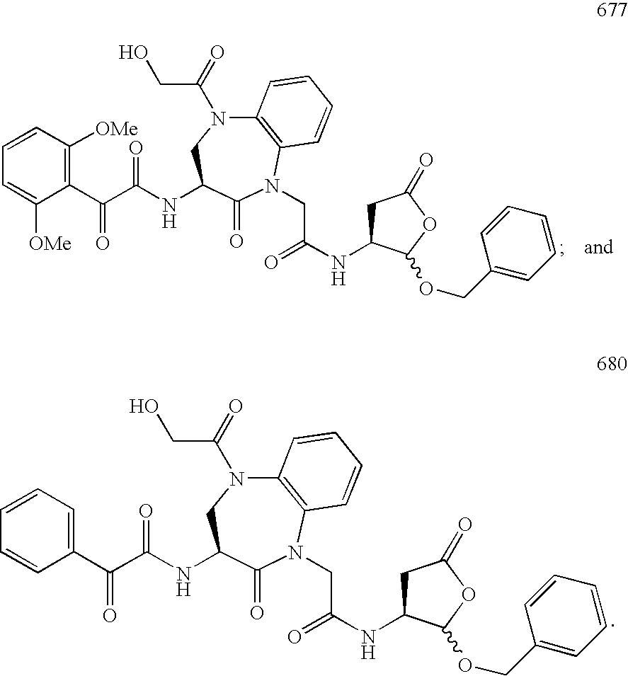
C12=C(N(CC(NC3CC(=O)OC3OCC3=CC=CC=C3)=O)C(=O)C(NC(=O)C(C3=CC=CC=C3)=O)CN1C(CO)=O)C=CC=C2.C12=C(N(CC(NC3CC(=O)OC3OCC3=CC=CC=C3)=O)C(=O)C(NC(=O)C(C3=C([OMe])C=CC=C3[OMe])=O)CN1C(CO)=O)C=CC=C2
